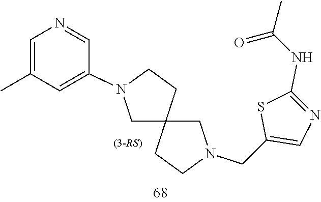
C12(CN(CC3=CN=C(NC(=O)C)S3)CC1)CCN(C1=CC(C)=CN=C1)C2
